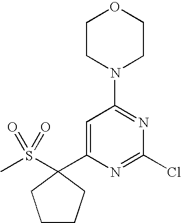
C1CN(C2=NC(Cl)=NC(C3(S(=O)(=O)C)CCCC3)=C2)CCO1
